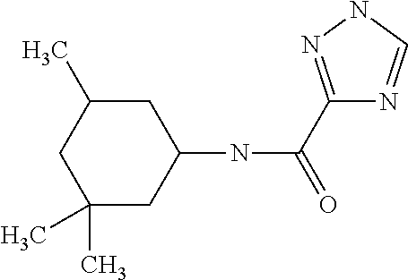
C1(C)(C)CC(NC(C2=NNC=N2)=O)CC(C)C1
